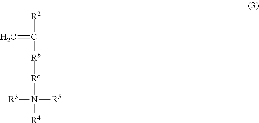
C=C([R2])[Rb][Rc]N([R4])([R5])[R3]
